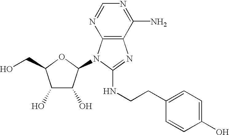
C1(O)C(O)C(N2C3=C(N=C2NCCC2=CC=C(O)C=C2)C(N)=NC=N3)OC1CO
